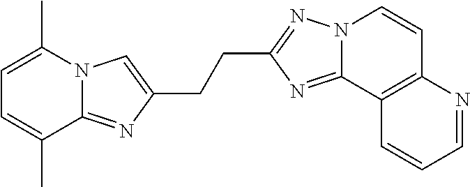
C(C1=NN2C(=N1)C1=C(C=C2)N=CC=C1)CC1=CN2C(=N1)C(C)=CC=C2C
